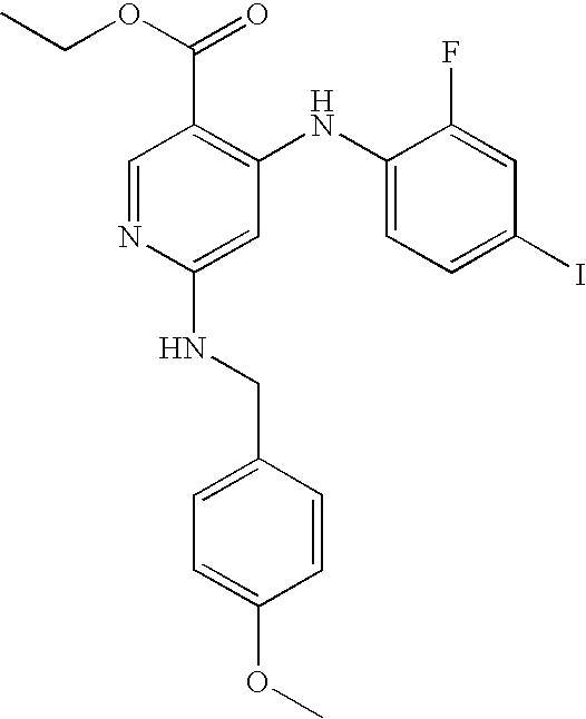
C1=NC(NCC2=CC=C(OC)C=C2)=CC(NC2=CC=C(I)C=C2F)=C1C(OCC)=O
